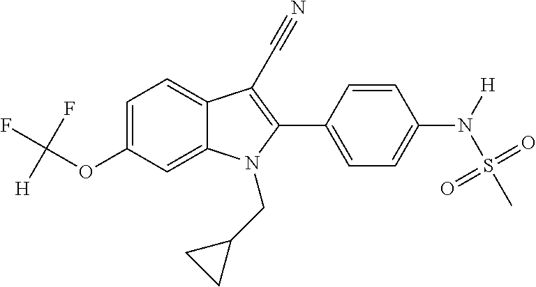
C1=C(OC(F)([H])F)C=C2C(=C1)C(C#N)=C(C1=CC=C(N([H])S(C)(=O)=O)C=C1)N2CC1CC1
